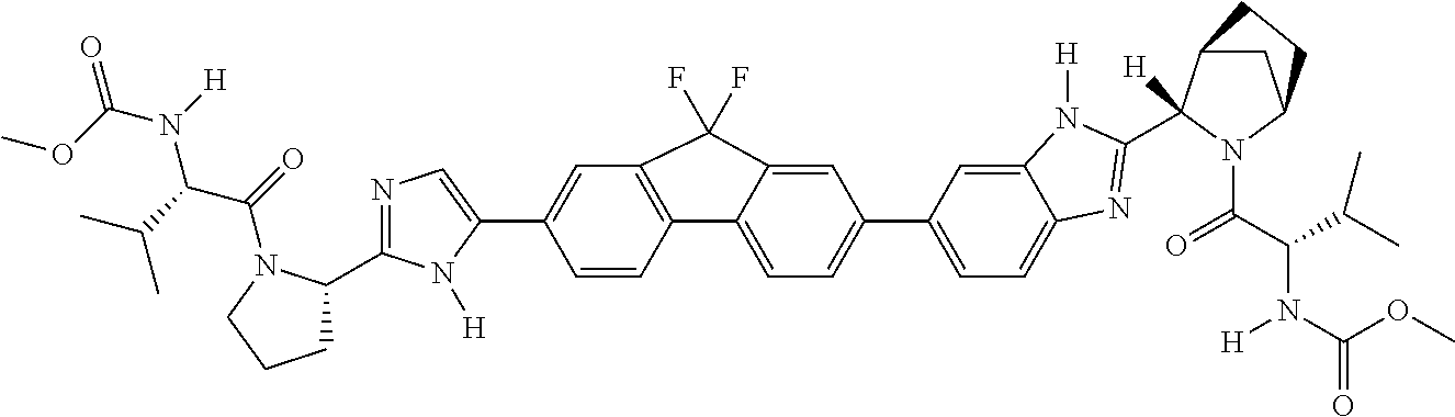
C1=CC2=C(C=C1C1=CN=C(C3CCCN3C(=O)C(C(C)C)N([H])C(OC)=O)N1[H])C(F)(F)C1=CC(C3=CC=C4C(=C3)N([H])C(C3([H])C5CC(N3C(C(C(C)C)N(C(OC)=O)[H])=O)CC5)=N4)=CC=C21
